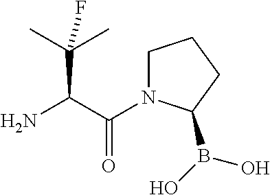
NC(C(=O)N1CCCC1B(O)O)C(C)(C)F
